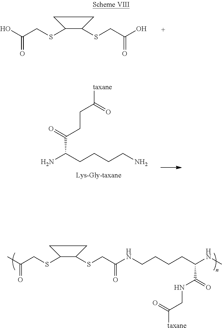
OC(CSC1C(SCC(O)=O)CC1)=O.C(CCCC(NC)C(=O)NCC([taxane])=O)NC(CSC1C(SCC(C)=O)CC1)=O.NC(CCCCN)C(CCC(=O)[taxane])=O
